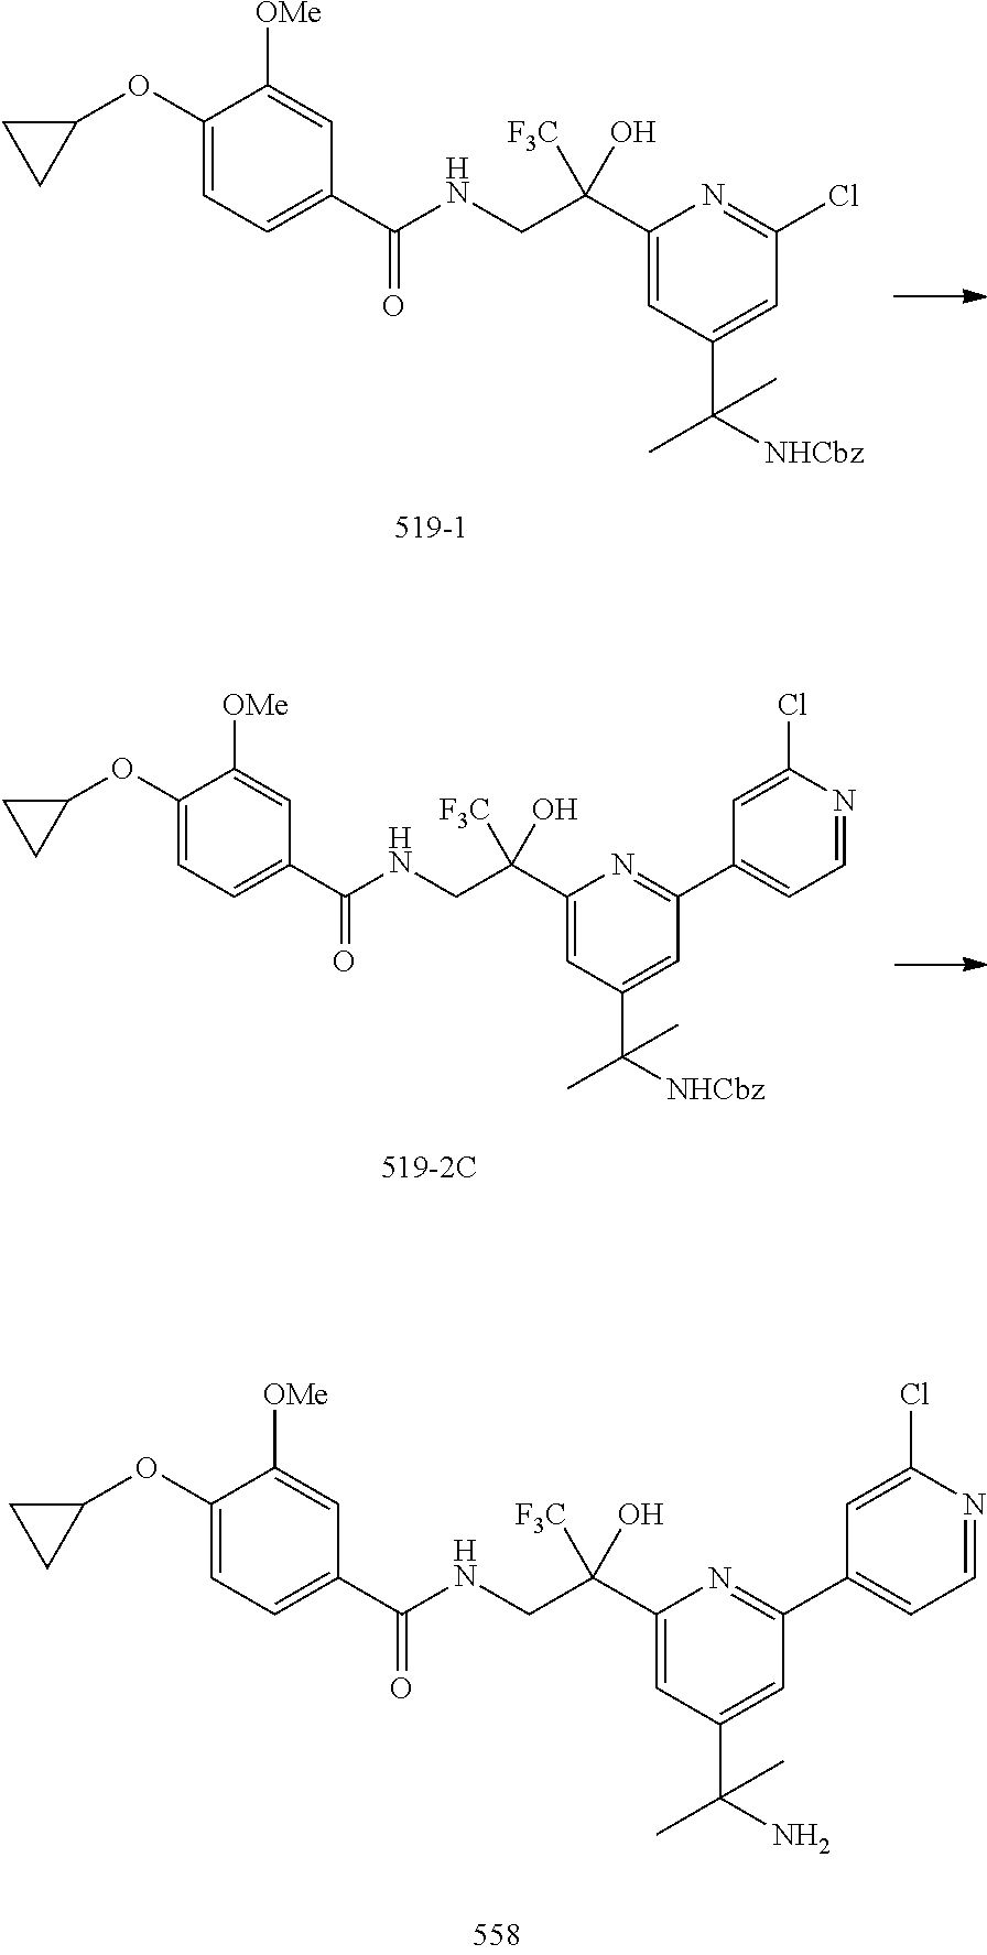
C1(C(NCC(C2=CC(C(C)([NHCbz])C)=CC(Cl)=N2)([F3C])O)=O)=CC=C(OC2CC2)C([OMe])=C1.C1(C(NCC(C2=CC(C(C)([NHCbz])C)=CC(C3=CC=NC(Cl)=C3)=N2)([F3C])O)=O)=CC=C(OC2CC2)C([OMe])=C1.C1(C(NCC(C2=CC(C(C)(C)N)=CC(C3=CC=NC(Cl)=C3)=N2)([F3C])O)=O)=CC=C(OC2CC2)C([OMe])=C1
